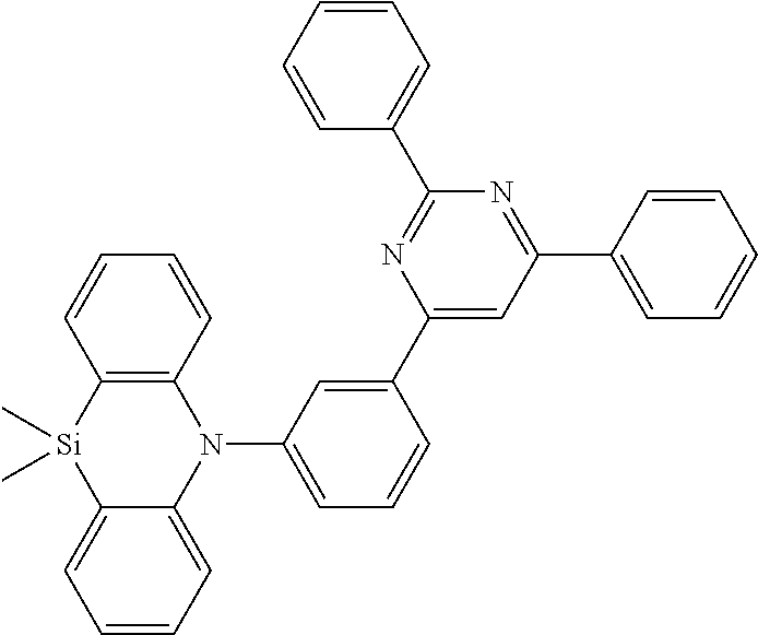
C[Si]1(C)C2=CC=CC=C2N(C2=CC=CC(C3=CC(C4=CC=CC=C4)=NC(C4=CC=CC=C4)=N3)=C2)C2=C1C=CC=C2
